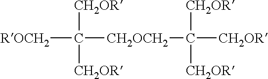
[CH2OR]C([CH2OR])([ROCH2])[CH2OCH2]C([CH2OR])([CH2OR])[CH2OR]
